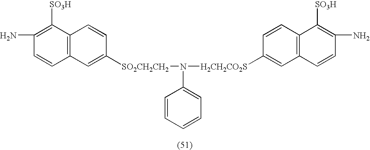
[SO2CH2CH2](N([H2CH2CO2S]C1=CC2=C(C=C1)C([SO3H])=C(N)C=C2)C1=CC=CC=C1)C1=CC2=C(C=C1)C([SO3H])=C(N)C=C2
